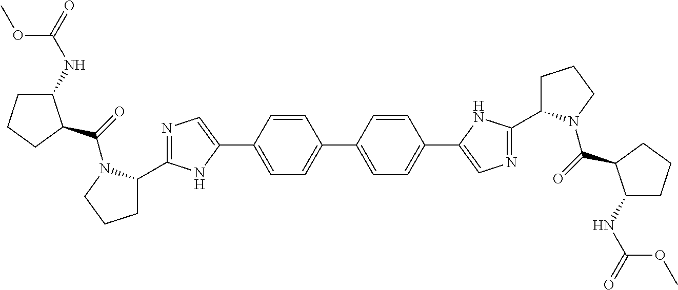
C1(C2=CC=C(C3=CN=C(C4CCCN4C(=O)C4C(NC(OC)=O)CCC4)N3)C=C2)=CC=C(C2=CN=C(C3CCCN3C(=O)C3C(NC(OC)=O)CCC3)N2)C=C1
